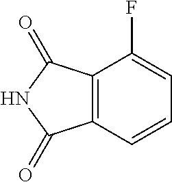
C12=C(C=CC=C1F)C(=O)NC2=O
